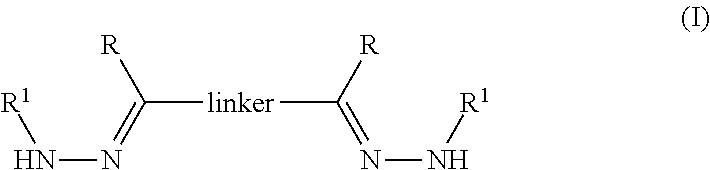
[R1]NN=C([linker]C(=NN[R1])[R])[R]
